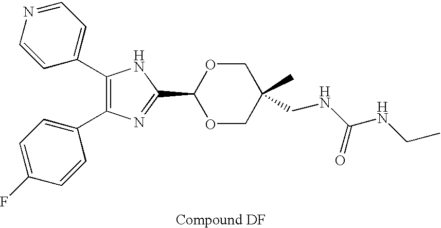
C1(C2=CC=NC=C2)=C(C2=CC=C(F)C=C2)N=C(C2OCC(C)(CNC(NCC)=O)CO2)N1
